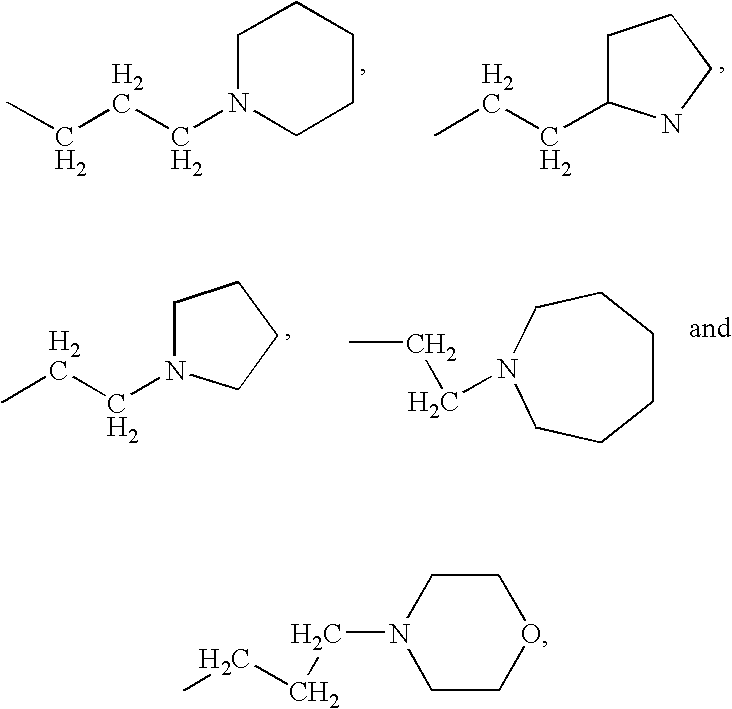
C1C(CCC)NCC1.CCCCN1CCCCC1.C1N(CCC)CCC1.C1CCCN(CCC)CC1.C1CN(CCCC)CCO1
